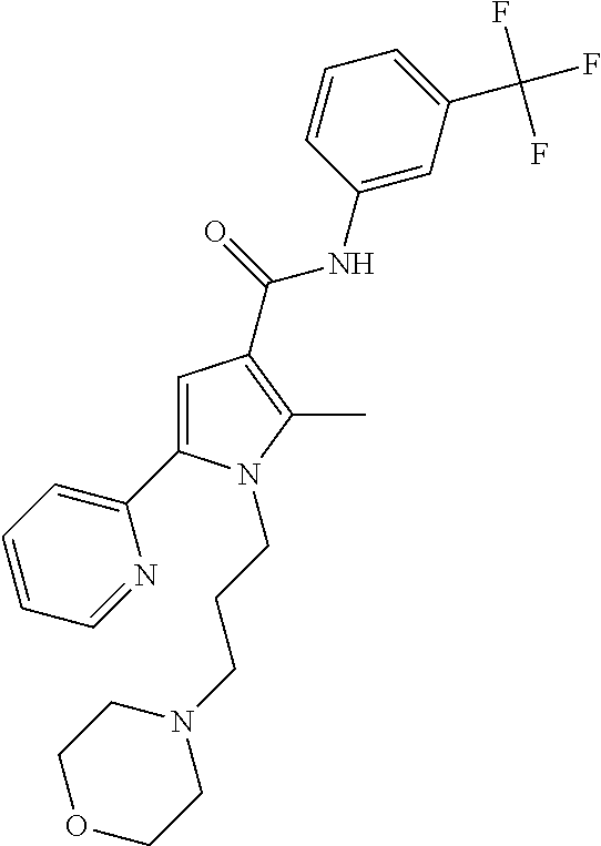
C1=C(C2=CC=CC=N2)N(CCCN2CCOCC2)C(C)=C1C(=O)NC1=CC(C(F)(F)F)=CC=C1
